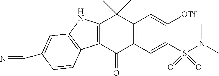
C12=C(C(=O)C3=C(C1(C)C)C=C([OTf])C(S(N(C)C)(=O)=O)=C3)C1=C(N2)C=C(C#N)C=C1
